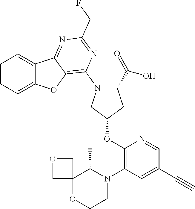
C1=CC=C2C(=C1)C1=NC(CF)=NC(N3C(C(O)=O)CC(OC4=C(N5C(C)C6(OCC5)COC6)C=C(C#C)C=N4)C3)=C1O2
